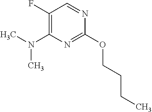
O(C1=NC(N(C)C)=C(F)C=N1)CCCC
